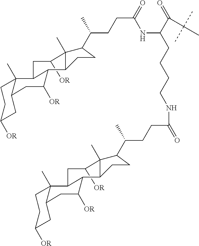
C1([OR])CC2C(C([OR])CC3C2(C)CCC([OR])C3)C2C1(C)C(C(CCC(=O)NC(C(=O)C(C)(C)C)CCCCNC(=O)CCC(C)C1C3(C)C([OR])CC4C(C([OR])CC5C4(C)CCC([OR])C5)C3CC1)C)CC2
